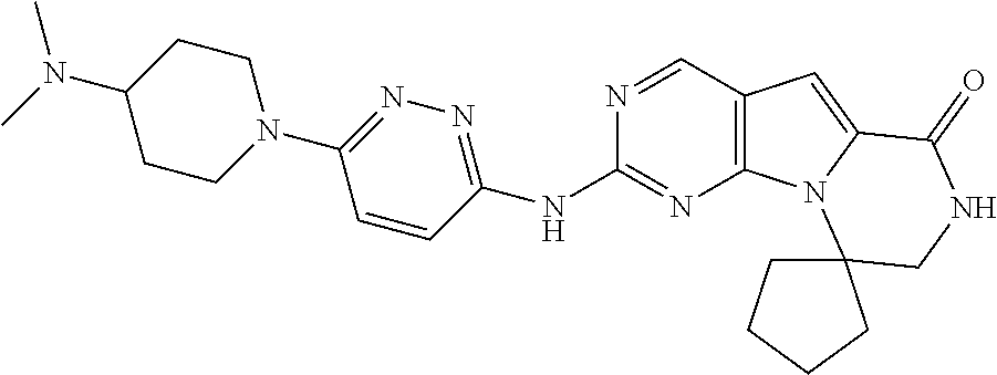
C1(N(C)C)CCN(C2=NN=C(NC3=NC4=C(C=N3)C=C3N4C4(CNC3=O)CCCC4)C=C2)CC1
